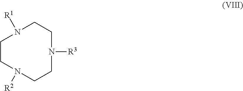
C1CN([R2])CCN([R3])CCN1[R1]
